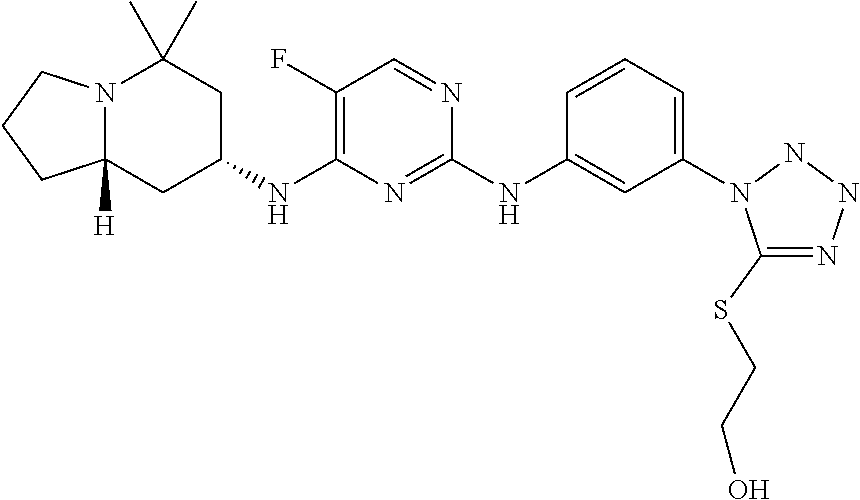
N12C([H])(CC(NC3=C(F)C=NC(NC4=CC(N5C(SCCO)=NNN5)=CC=C4)=N3)CC1(C)C)CCC2
